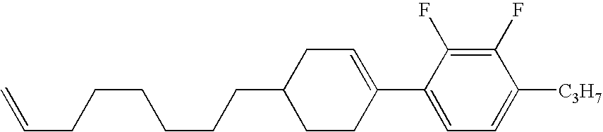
C1(F)=C(F)C(C2=CCC(CCCCCCC=C)CC2)=CC=C1[C3H7]
